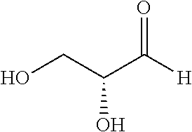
[H]C(C(CO)O)=O
